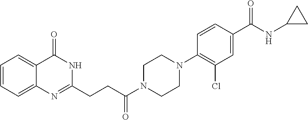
C1=CC=C2C(=C1)C(=O)NC(CCC(N1CCN(C3=C(Cl)C=C(C(NC4CC4)=O)C=C3)CC1)=O)=N2
